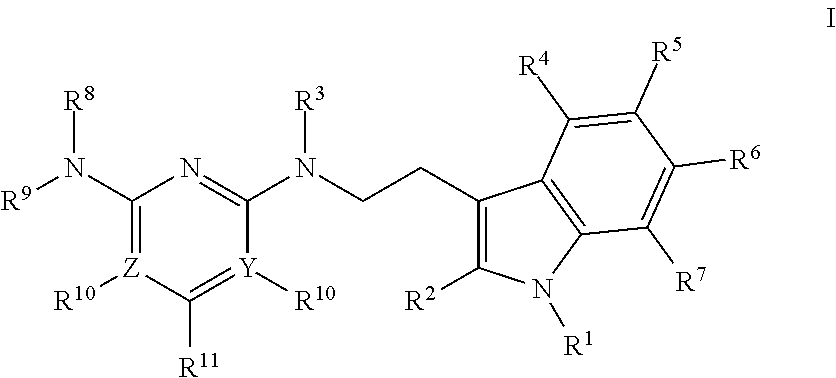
C1(N([R9])[R8])=[Z]([R10])C([R11])=[Y]([R10])C(N(CCC2=C([R2])N([R1])C3=C2C([R4])=C([R5])C([R6])=C3[R7])[R3])=N1
